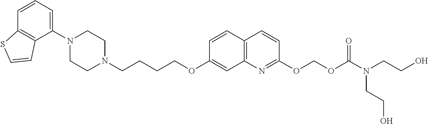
C1=CC2=C(C(N3CCN(CCCCOC4=CC5=C(C=C4)C=CC(OCOC(N(CCO)CCO)=O)=N5)CC3)=C1)C=CS2
